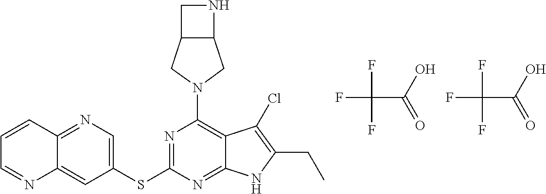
FC(C(O)=O)(F)F.C12=CC(SC3=NC(N4CC5C(C4)CN5)=C4C(=N3)NC(CC)=C4Cl)=CN=C1C=CC=N2.FC(C(O)=O)(F)F
